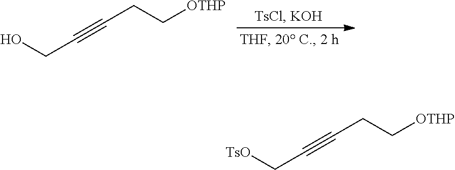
C(CC[OTHP])#CCO.C(CC[OTHP])#CC[TsO]
